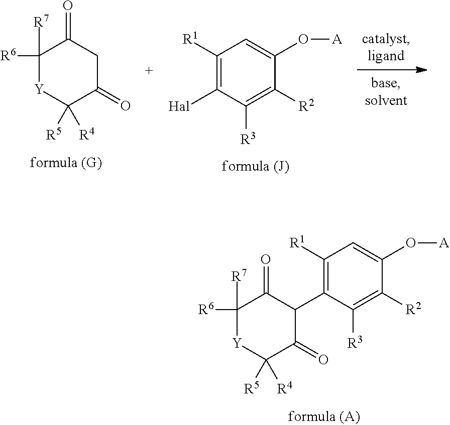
C1([R1])=C(C2C(=O)C([R6])([R7])[Y]C([R5])([R4])C2=O)C([R3])=C([R2])C(O[A])=C1.C1([R6])([R7])C(=O)CC(=O)C([R5])([R4])[Y]1.C1([R1])=C([Hal])C([R3])=C([R2])C(O[A])=C1
